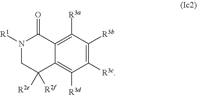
C1([R3c])=C([R3b])C([R3a])=C2C(=C1[R3d])C([R2e])([R2f])CN([R1])C2=O
